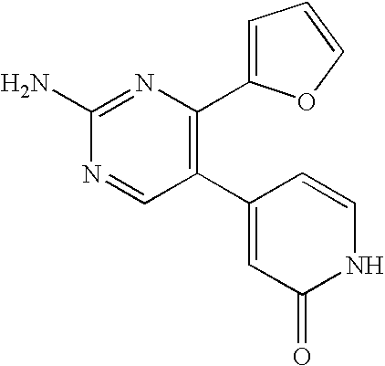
C1(N)=NC(C2=CC=CO2)=C(C2=CC(=O)NC=C2)C=N1
